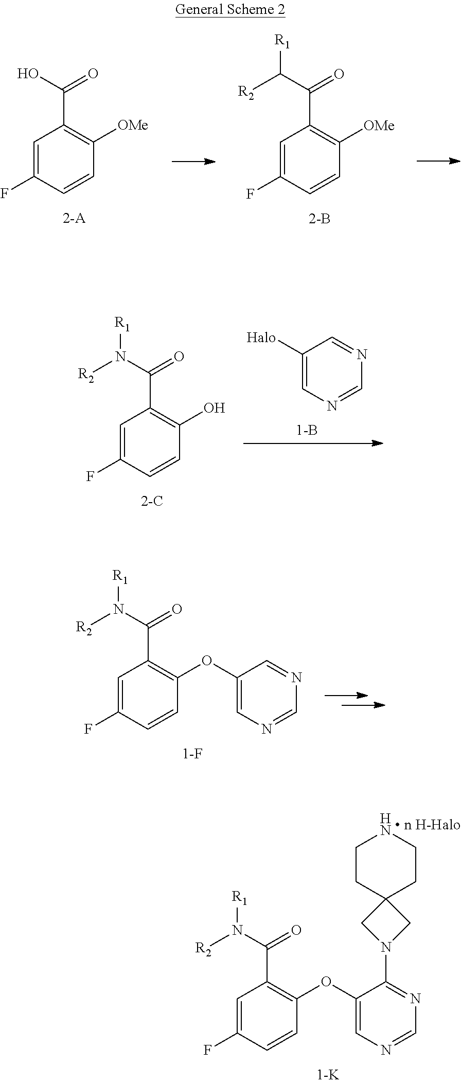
C1=C(F)C=CC(OC2=CN=CN=C2N2CC3(C2)CCNCC3)=C1C(N([R1])[R2])=O.C1=C(F)C=CC([OMe])=C1C(O)=O.C1=C(F)C=CC([OMe])=C1C(C([R2])[R1])=O.C1([Halo])=CN=CN=C1.C1=C(F)C=CC(O)=C1C(N([R1])[R2])=O.C1=C(F)C=CC(OC2=CN=CN=C2)=C1C(N([R1])[R2])=O
